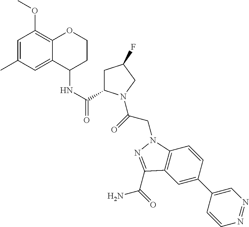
C1=C(C)C=C2C(=C1OC)OCCC2NC(=O)C1CC(F)CN1C(CN1C2=C(C=C(C3=CN=NC=C3)C=C2)C(C(=O)N)=N1)=O
